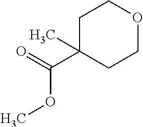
C1C(C(=O)OC)(C)CCOC1
